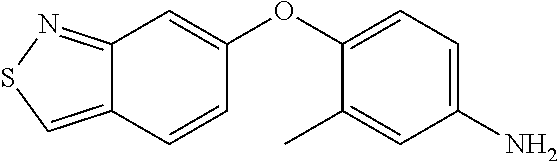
C1=C2C(=NS1)C=C(OC1=CC=C(N)C=C1C)C=C2
